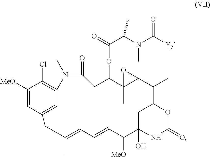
C1([MeO])=CC2=CC(=C1Cl)N(C)C(=O)CC(OC(C(N(C([Y2])=O)C)C)=O)C1(C)C(O1)C(C)C1CC(O)(NC(=O)O1)C([MeO])C=CC=C(C)C2
